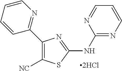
C1(NC2=NC(C3=NC=CC=C3)=C([NC])S2)=NC=CC=N1
